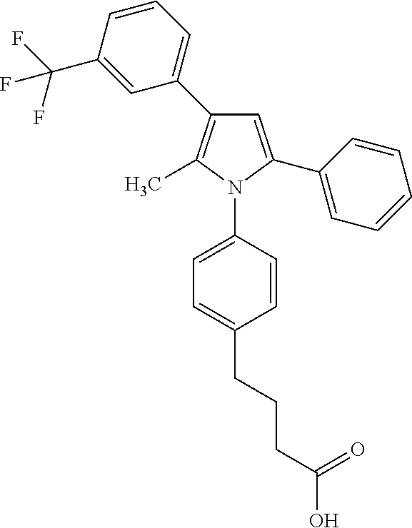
C1=C(C2=CC=CC=C2)N(C2=CC=C(CCCC(O)=O)C=C2)C(C)=C1C1=CC=CC(C(F)(F)F)=C1
